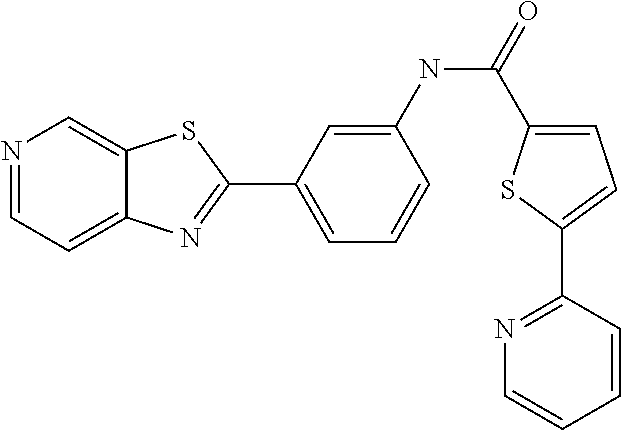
N1=CC=C2C(=C1)SC(C1=CC=CC(NC(C3=CC=C(C4=NC=CC=C4)S3)=O)=C1)=N2
